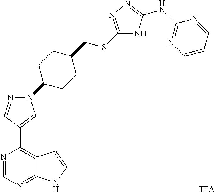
C1(SCC2CCC(N3N=CC(C4=C5C(=NC=N4)NC=C5)=C3)CC2)=NN=C(NC2=NC=CC=N2)N1.[TFA]
